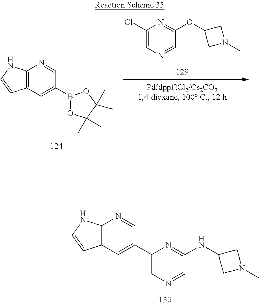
N1=C(OC2CN(C)C2)C=NC=C1Cl.C12=C(C=C(B3OC(C)(C)C(C)(C)O3)C=N1)C=CN2.C12=C(C=C(C3=CN=CC(NC4CN(C)C4)=N3)C=N1)C=CN2
